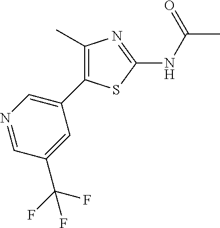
N1=CC(C(F)(F)F)=CC(C2=C(C)N=C(NC(C)=O)S2)=C1
